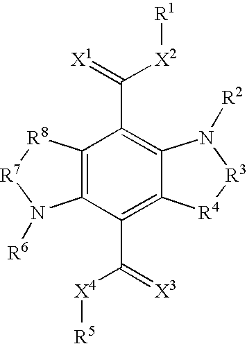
C12=C(C(C(=[X3])[X4][R5])=C3C(=C1C(=[X1])[X2][R1])N([R2])[R3][R4]3)N([R6])[R7][R8]2
